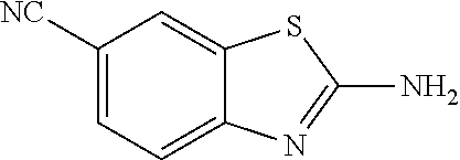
C1([NC])=CC=C2C(=C1)SC(N)=N2
